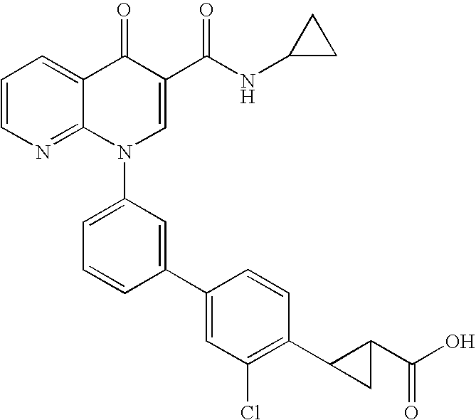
C1=CN=C2C(=C1)C(=O)C(C(NC1CC1)=O)=CN2C1=CC=CC(C2=CC(Cl)=C(C3C(C(O)=O)C3)C=C2)=C1
